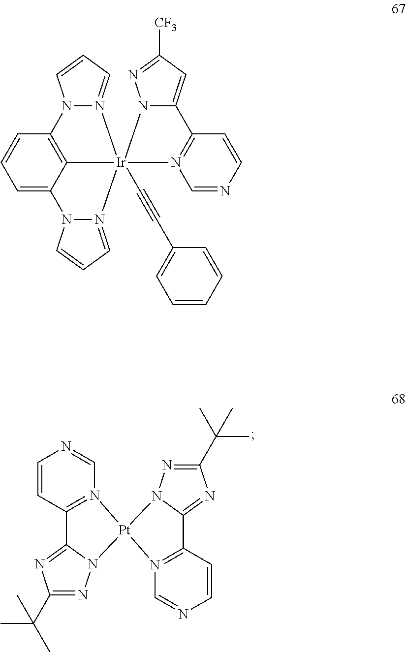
C1(C(C)(C)C)=NN2C(=N1)C1=N(C=NC=C1)[Pt]21N2=C(C=CN=C2)C2=NC(C(C)(C)C)=NN12.C12=C3C=CC=C1N1N(=CC=C1)[Ir]21(C#CC2=CC=CC=C2)(N2=C(C=CN=C2)C2=CC([CF3])=NN12)N1=CC=CN31
